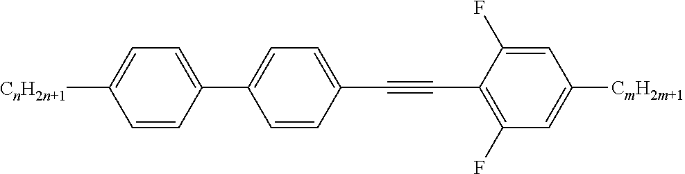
C1=CC(C#CC2=C(F)C=C([CmH2m+1])C=C2F)=CC=C1C1=CC=C([CnH2n+1])C=C1
